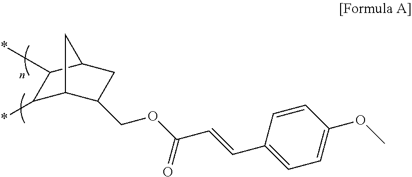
C1(*)C2C(COC(C=CC3=CC=C(OC)C=C3)=O)CC(C1*)C2
